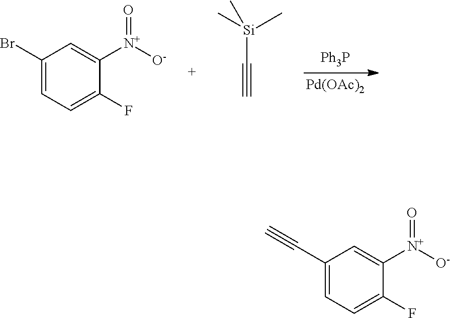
[Ph3P].[Pd(OAc)2].C1(Br)=CC=C(F)C([N+]([O-])=O)=C1.[Si](C#C)(C)(C)C.C1(C#C)=CC=C(F)C([N+]([O-])=O)=C1
